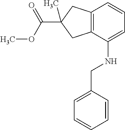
C12=C(C(NCC3=CC=CC=C3)=CC=C1)CC(C(OC)=O)(C)C2
